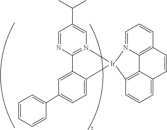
C1=CC=CC(C2=CC=C3C(=C2)C2=N(C=C(C(C)C)C=N2)[Ir]32N3=CC=CC4=C3C3=C2C=CC=C3C=C4)=C1
